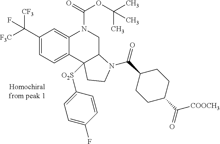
C1(C([F3C])([CF3])F)=CC=C2C(=C1)N(C(OC(C)(C)C)=O)CC1C2([O2S]C2=CC=C(F)C=C2)CCN1C(=O)C1CCC(C(=O)[COOCH3])CC1
